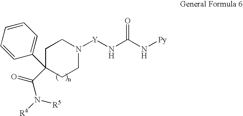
C1CN([Y]NC(N[Py])=O)CCC1(C1=CC=CC=C1)C(=O)N([R4])[R5]
